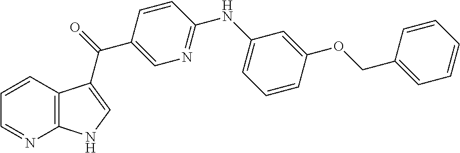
C12=C(C=CC=N1)C(C(=O)C1=CN=C(NC3=CC=CC(OCC4=CC=CC=C4)=C3)C=C1)=CN2
